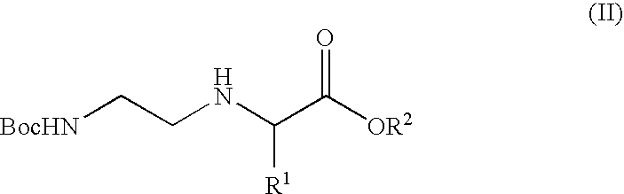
C(CNC(C([OR2])=O)[R1])[BocHN]
